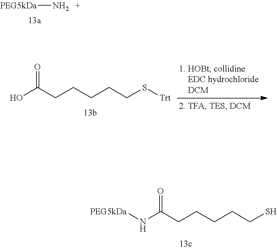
[PEG5kDa]N.[PEG5kDa]NC(CCCCCS)=O.OC(CCCCCS[Trt])=O
